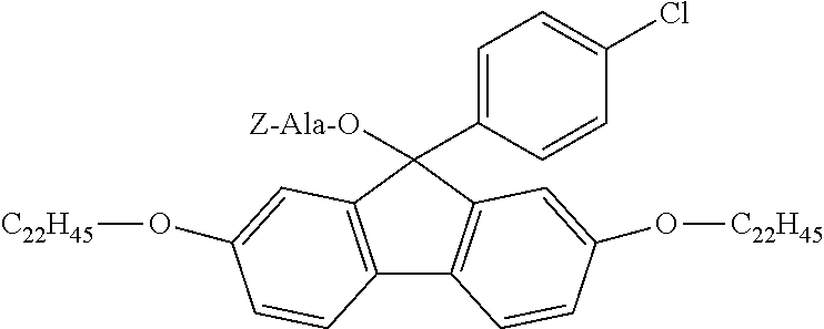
C12=C(C(C3=CC=C(Cl)C=C3)([Z-Ala-O])C3=C1C=CC(O[C22H45])=C3)C=C(O[C22H45])C=C2
